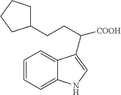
C(C([COOH])C1=CNC2=CC=CC=C21)CC1CCCC1
